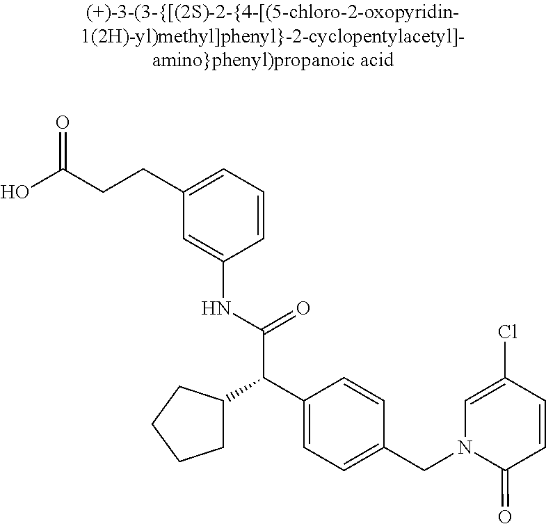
OC(CCC1=CC=CC(NC(=O)C(C2CCCC2)C2=CC=C(CN3C(=O)C=CC(Cl)=C3)C=C2)=C1)=O
